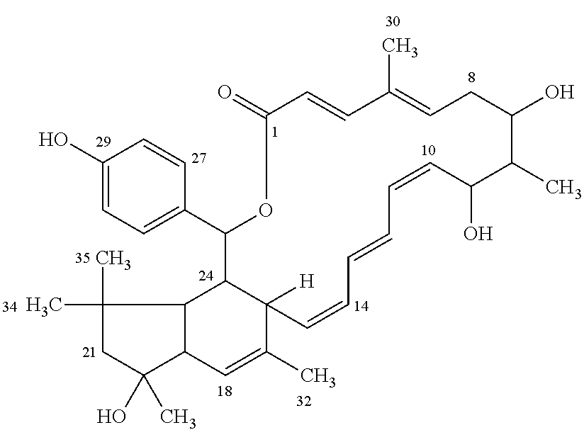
C1(C)(C)CC(O)(C)C2C1C1C([H])(C(C)=C2)C=CC=CC=CC(O)C(C)C(O)CC=C(C)C=CC(=O)OC1C1=CC=C(O)C=C1
